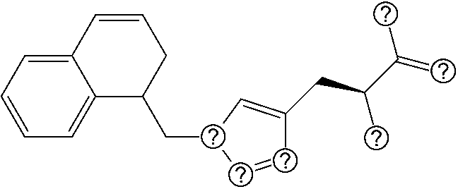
C12=CC=CC=C1C(CC1C=CC(CC(C(=C)C)C)=C1)CC=C2
